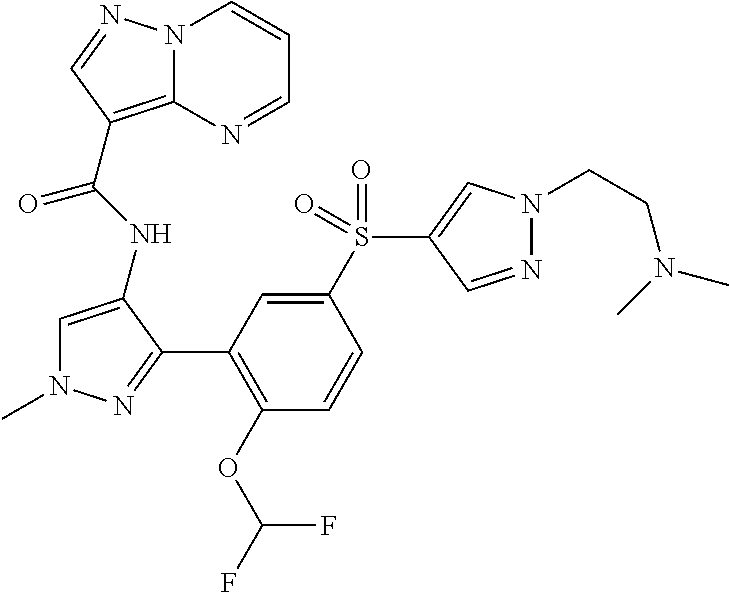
N12C(=C(C(NC3=CN(C)N=C3C3=C(OC(F)F)C=CC(S(C4=CN(CCN(C)C)N=C4)(=O)=O)=C3)=O)C=N1)N=CC=C2
